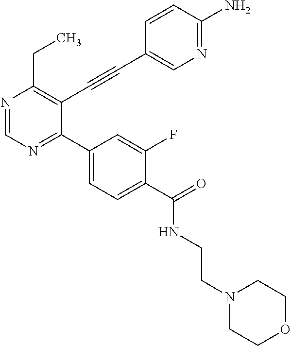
N1=CN=C(C2=CC=C(C(=O)NCCN3CCOCC3)C(F)=C2)C(C#CC2=CN=C(N)C=C2)=C1CC
